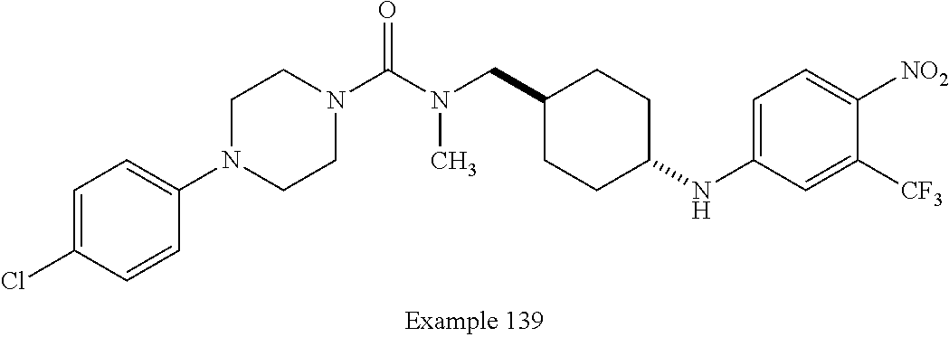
C1=C(Cl)C=CC(N2CCN(C(N(CC3CCC(NC4=CC=C([NO2])C([CF3])=C4)CC3)C)=O)CC2)=C1
